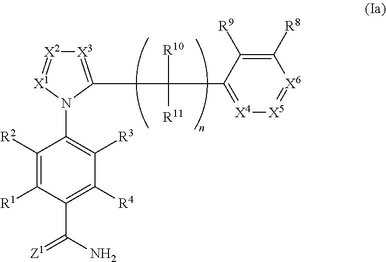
C1([R2])=C([R1])C(C(N)=[Z1])=C([R4])C([R3])=C1N1C(C(C2=[X4][X5]=[X6]C([R8])=C2[R9])([R10])[R11])=[X3][X2]=[X1]1
